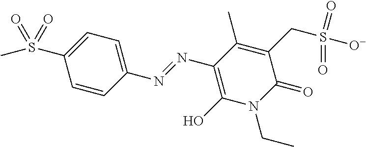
C1=CC(N=NC2=C(O)N(CC)C(=O)C(CS(=O)(=O)[O-])=C2C)=CC=C1S(C)(=O)=O
